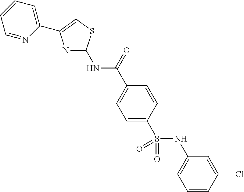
N1=C(NC(C2=CC=C(S(NC3=CC=CC(Cl)=C3)(=O)=O)C=C2)=O)SC=C1C1=CC=CC=N1
